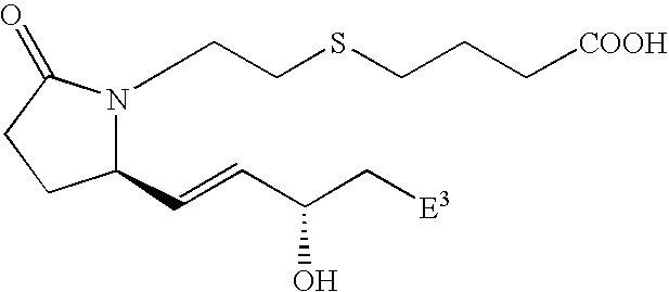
C(SCCN1C(C=CC(C[E3])O)CCC1=O)CC[COOH]
